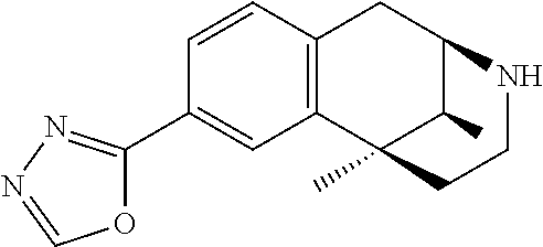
C1=CC2=C(C=C1C1=NN=CO1)C1(C)C(C)C(C2)NCC1
